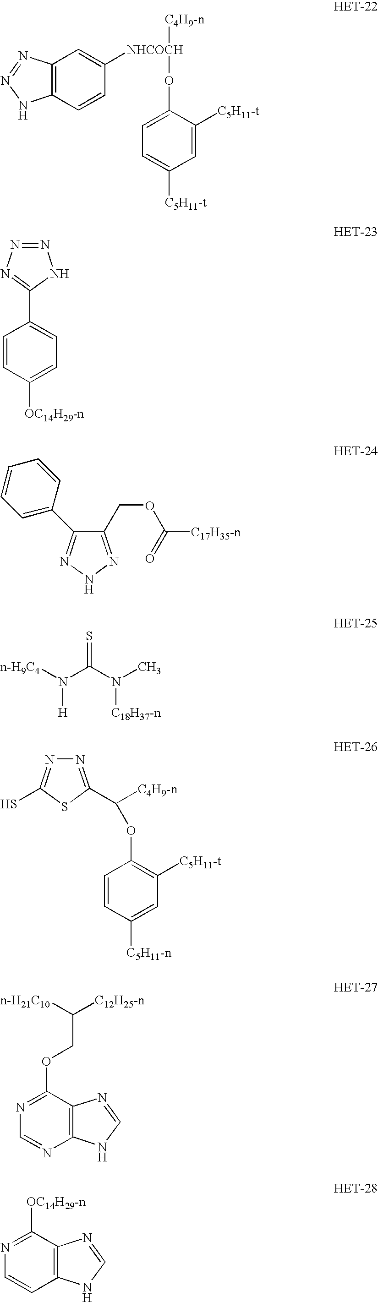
C12=C(C=CC([NHCOCH](OC3=CC=C([C5H11-t])C=C3[C5H11-t])[C4H9-n])=C1)NN=N2.N1=NN=C(C2=CC=C([OC14H29-n])C=C2)N1.C1(COC(=O)[C17H35-n])=NNN=C1C1=CC=CC=C1.[n-H9C4]N(C(N(C)[C18H37-n])=S)[H].N1=C(C(OC2=C([C5H11-t])C=C([C5H11-n])C=C2)[C4H9-n])SC(S)=N1.[n-H21C10]C([C12H25-n])COC1=NC=NC2=C1N=CN2.[OC14H29-n]C1=NC=CC2=C1N=CN2
